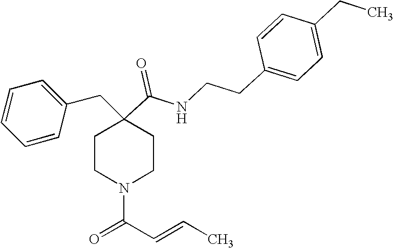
C1=CC=CC(CC2(C(=O)NCCC3=CC=C(CC)C=C3)CCN(C(C=CC)=O)CC2)=C1
